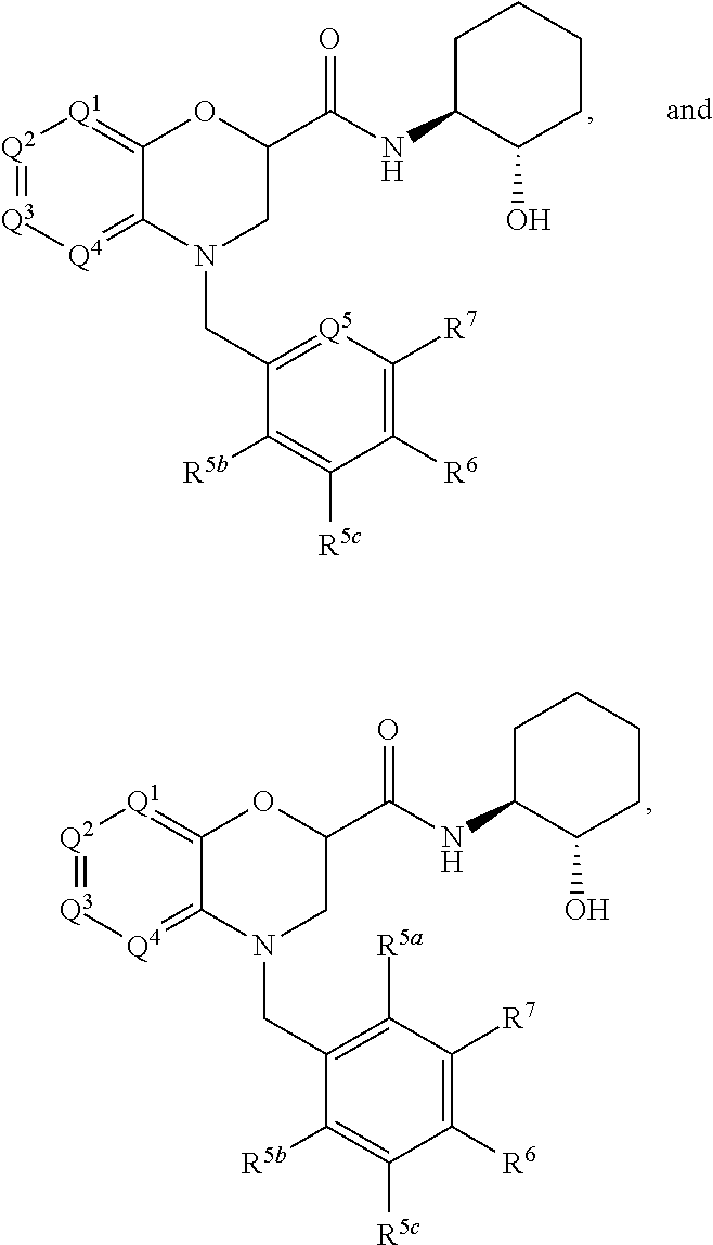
[Q2]1=[Q3][Q4]=C2C(=[Q1]1)OC(C(NC1C(O)CCCC1)=O)CN2CC1=C([R5a])C([R7])=C([R6])C([R5c])=C1[R5b].[Q2]1=[Q3][Q4]=C2C(=[Q1]1)OC(C(NC1C(O)CCCC1)=O)CN2CC1=[Q5]C([R7])=C([R6])C([R5c])=C1[R5b]
